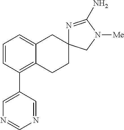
C1=CC(C2=CN=CN=C2)=C2C(=C1)CC1(CC2)N=C(N)N([Me])C1
